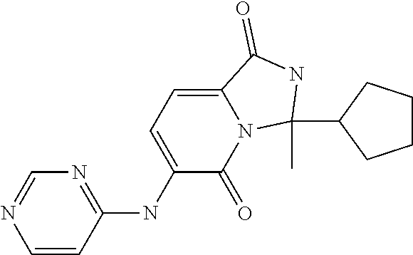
C1=CC(NC2=CC=C3N(C2=O)C(C)(C2CCCC2)NC3=O)=NC=N1
